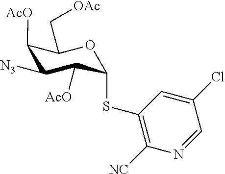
C1([N3])C([AcO])C(SC2=C([NC])N=CC(Cl)=C2)OC(C[OAc])C1[AcO]
